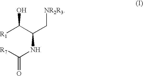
[R7]C(NC(C([R1])O)C[NR2R3])=O
